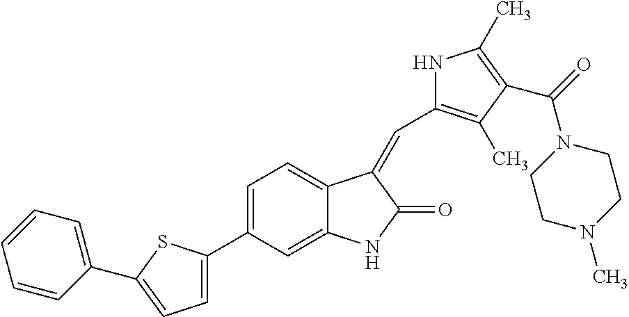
C1=C(C2=CC=C(C3=CC=CC=C3)S2)C=C2C(=C1)C(=CC1=C(C)C(C(N3CCN(C)CC3)=O)=C(C)N1)C(=O)N2
